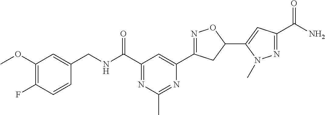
C1=CC(F)=C(OC)C=C1CNC(C1=NC(C)=NC(C2=NOC(C3=CC(C(=O)N)=NN3C)C2)=C1)=O
